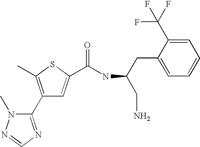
C1(C2=NC=NN2C)=C(C)SC(C(NC(CN)CC2=CC=CC=C2C(F)(F)F)=O)=C1
